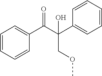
C1=CC=CC(C(C(C2=CC=CC=C2)(COC)O)=O)=C1
